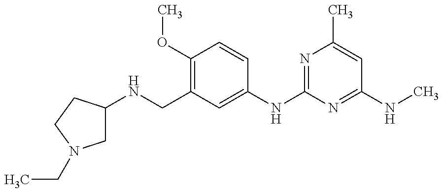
C1C(NCC2=C(OC)C=CC(NC3=NC(C)=CC(NC)=N3)=C2)CCN1CC
